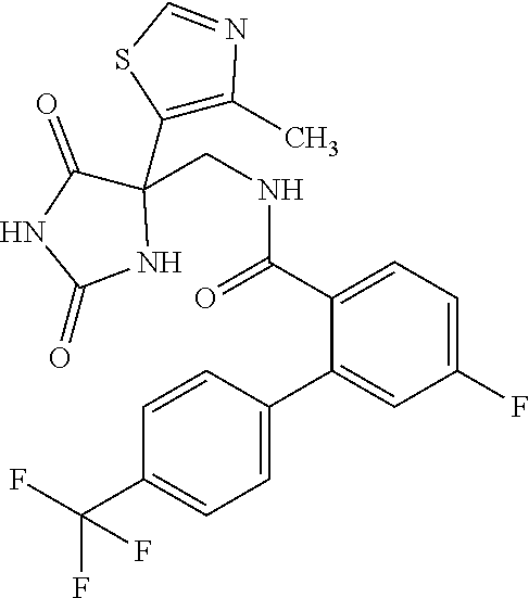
C1(C(F)(F)F)=CC=C(C2=CC(F)=CC=C2C(NCC2(C3=C(C)N=CS3)C(=O)NC(=O)N2)=O)C=C1
